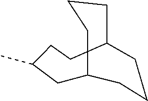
C1C2CCCC(CCC1C)CCC2
